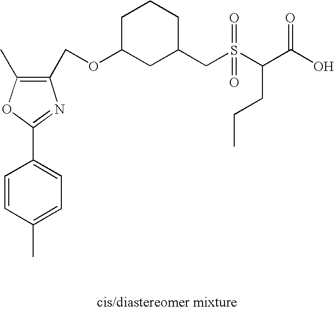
C1(COC2CC(CS(C(C(O)=O)CCC)(=O)=O)CCC2)=C(C)OC(C2=CC=C(C)C=C2)=N1
